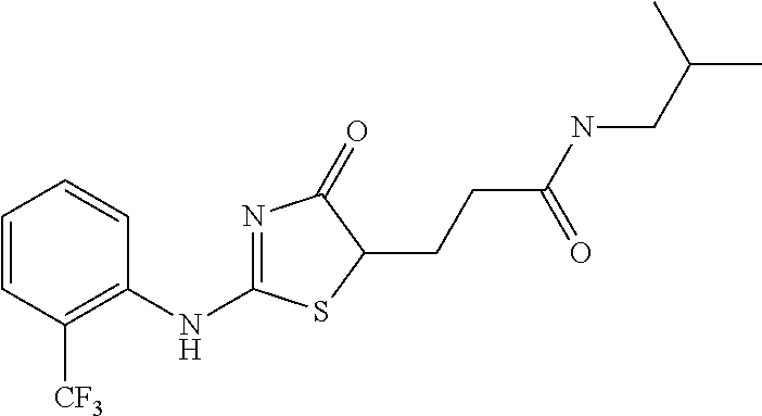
C1=CC([CF3])=C(NC2=NC(=O)C(CCC(NCC(C)C)=O)S2)C=C1
